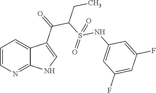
C1=CN=C2C(=C1)C(C(C(S(=O)(NC1=CC(F)=CC(F)=C1)=O)CC)=O)=CN2
